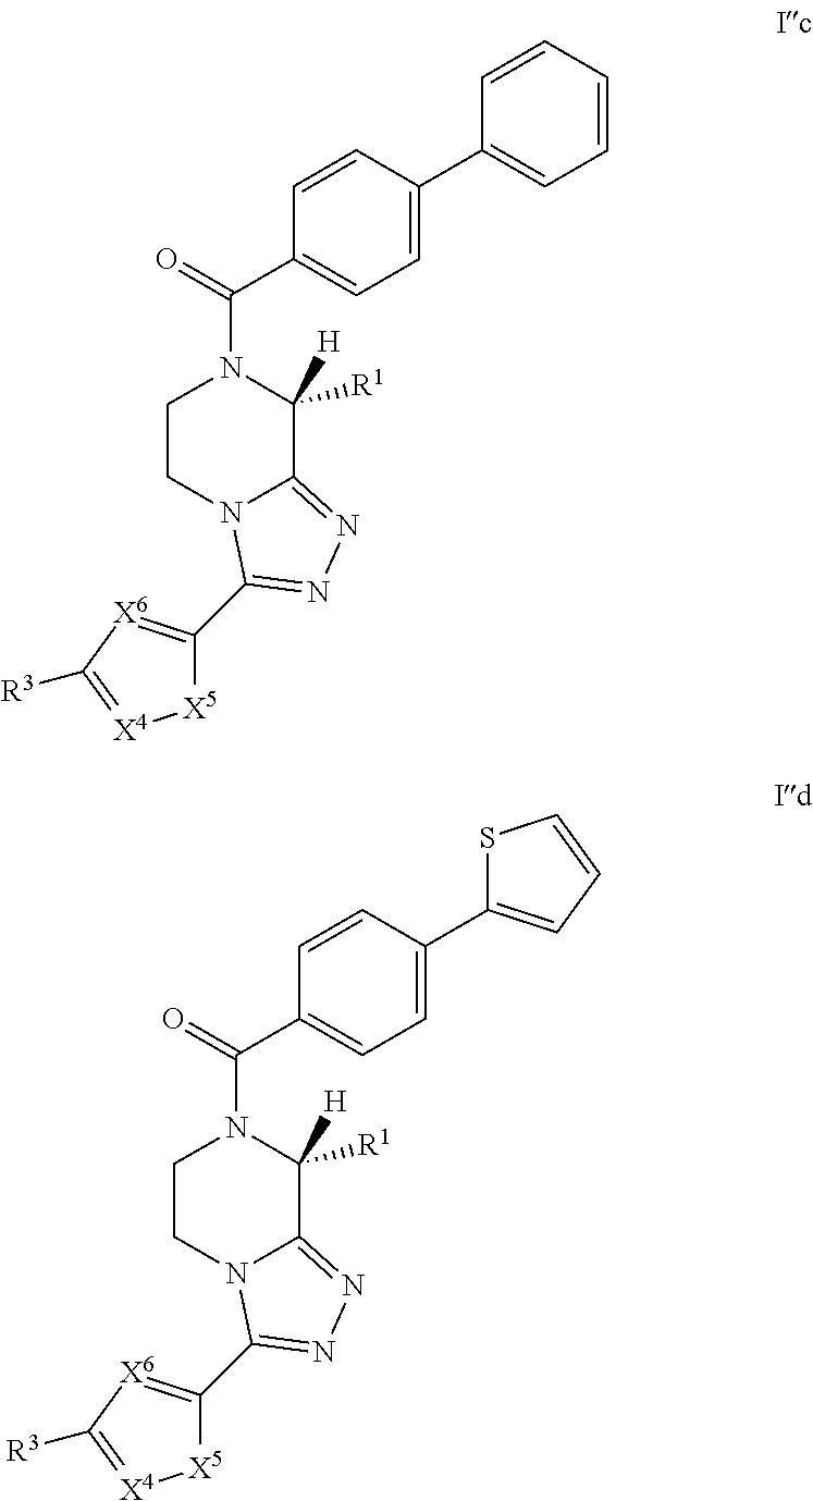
C1=CC=CC=C1C1=CC=C(C(N2CCN3C(=NN=C3C3=[X6]C([R3])=[X4][X5]3)C2([H])[R1])=O)C=C1.C1(C2=CC=CS2)=CC=C(C(N2CCN3C(=NN=C3C3=[X6]C([R3])=[X4][X5]3)C2([H])[R1])=O)C=C1
